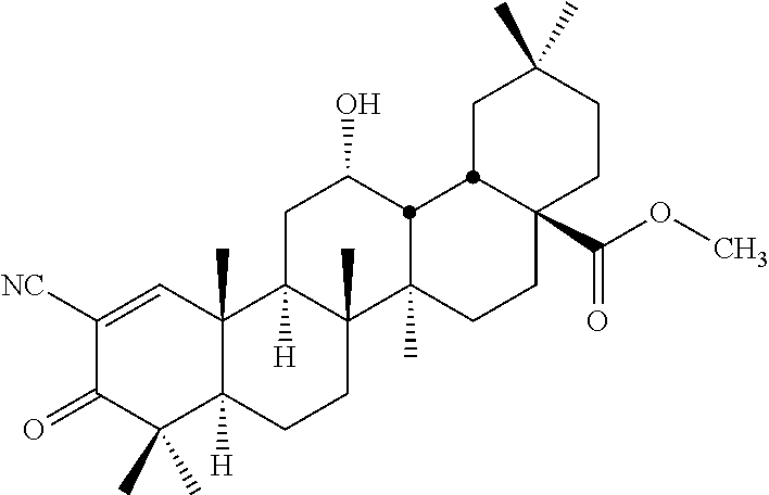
C1([NC])=CC2(C)C([H])(C(C)(C)C1=O)CCC1(C)C2([H])CC(O)C2C1(C)CCC1(C(OC)=O)C2CC(C)(C)CC1
